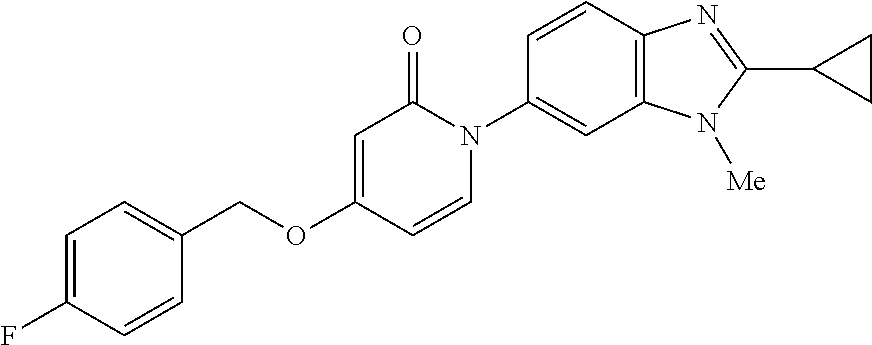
C1=C(F)C=CC(COC2=CC(=O)N(C3=CC4=C(C=C3)N=C(C3CC3)N4[Me])C=C2)=C1
